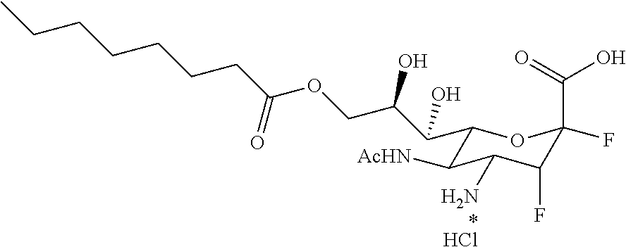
C1(C(C(COC(CCCCCCC)=O)O)O)C([AcHN])C(N)C(F)C(F)(C(=O)O)O1.Cl
